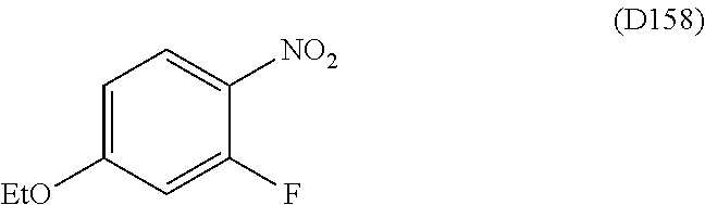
FC1=CC([EtO])=CC=C1[NO2]
